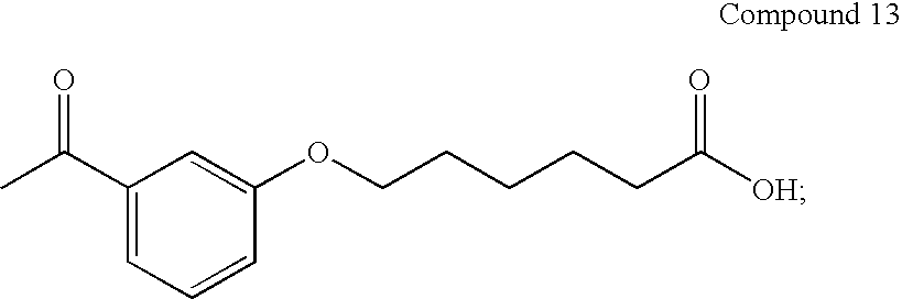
C1(C(C)=O)=CC=CC(OCCCCCC([OH])=O)=C1
